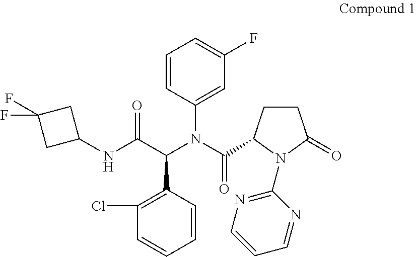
C1(Cl)=C(C(C(NC2CC(F)(F)C2)=O)N(C(=O)C2CCC(=O)N2C2=NC=CC=N2)C2=CC(F)=CC=C2)C=CC=C1
